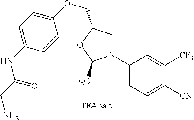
C1(OCC2CN(C3=CC=C([CN])C([CF3])=C3)C([F3C])O2)=CC=C(NC(=O)CN)C=C1
